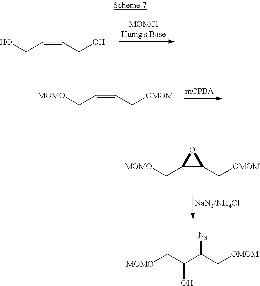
C(=CCO)CO.C(=CC[OMOM])C[MOMO].C1(C[MOMO])C(C[OMOM])O1.[MOMO]CC(C(C[OMOM])[N3])O
